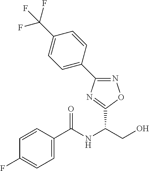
C1=CC(C(NC(CO)C2=NC(C3=CC=C(C(F)(F)F)C=C3)=NO2)=O)=CC=C1F
